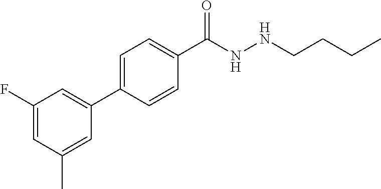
C1(C2=CC(F)=CC(C)=C2)=CC=C(C(=O)NNCCCC)C=C1
